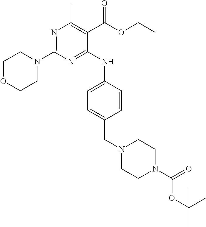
N1(C2=NC(C)=C(C(OCC)=O)C(NC3=CC=C(CN4CCN(C(OC(C)(C)C)=O)CC4)C=C3)=N2)CCOCC1
